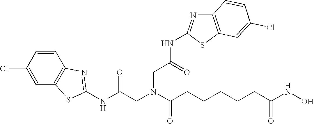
C1(Cl)=CC2=C(C=C1)N=C(NC(CN(C(CCCCCC(NO)=O)=O)CC(NC1=NC3=C(S1)C=C(Cl)C=C3)=O)=O)S2
